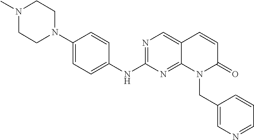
N1=C(NC2=CC=C(N3CCN(C)CC3)C=C2)N=C2C(=C1)C=CC(=O)N2CC1=CN=CC=C1
